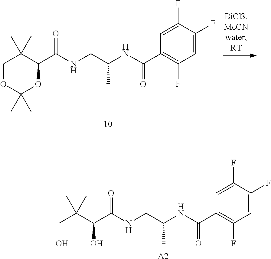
N(CC(C)NC(C1=C(F)C=C(F)C(F)=C1)=O)C(C1C(C)(C)COC(C)(C)O1)=O.N(CC(C)NC(C1=C(F)C=C(F)C(F)=C1)=O)C(C(C(CO)(C)C)O)=O.[A2]
